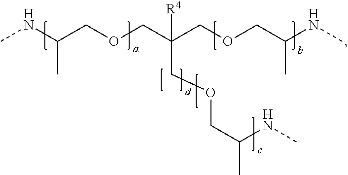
CNC(COCC(COCC(NC)C)([R4])COCC(C)NC)C
